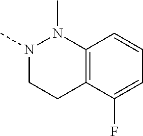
N1(C)CCC2=C(N1C)C=CC=C2F
